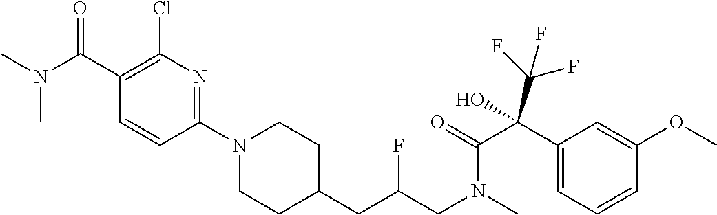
C1(N2CCC(CC(CN(C)C(=O)C(C3=CC=CC(OC)=C3)(C(F)(F)F)O)F)CC2)=NC(Cl)=C(C(N(C)C)=O)C=C1
